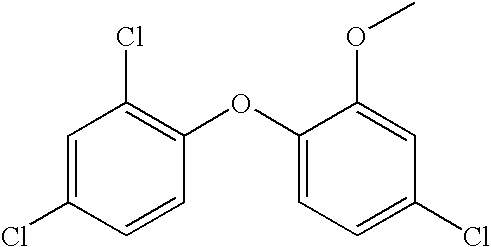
C1=C(Cl)C=CC(OC2=CC=C(Cl)C=C2OC)=C1Cl
